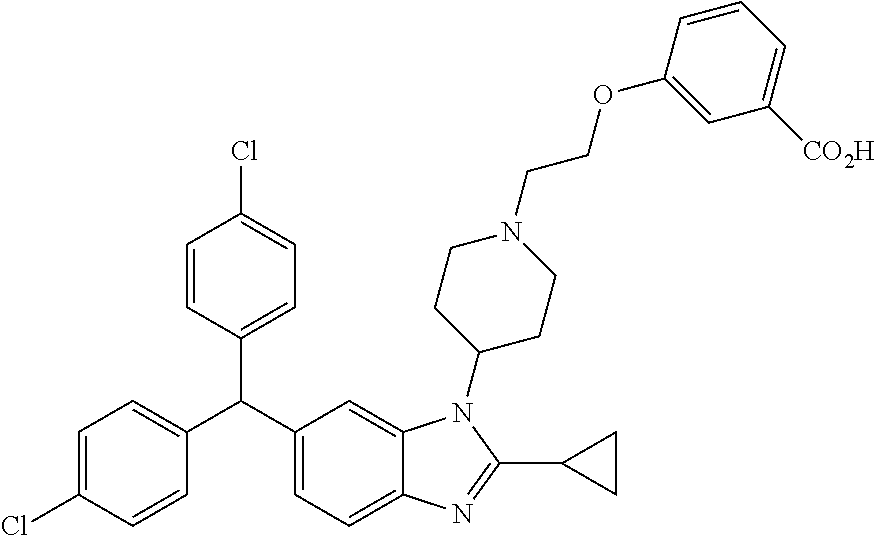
C1=CC(Cl)=CC=C1C(C1=CC=C2C(=C1)N(C1CCN(CCOC3=CC([CO2H])=CC=C3)CC1)C(C1CC1)=N2)C1=CC=C(Cl)C=C1
